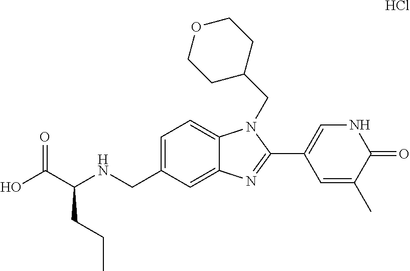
C1=C(CNC(C(O)=O)CCC)C=C2C(=C1)N(CC1CCOCC1)C(C1=CNC(=O)C(C)=C1)=N2.Cl
